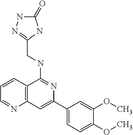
C12=C(C=C(C3=CC=C(OC)C(OC)=C3)N=C1NCC1=NNC(=O)N1)N=CC=C2
